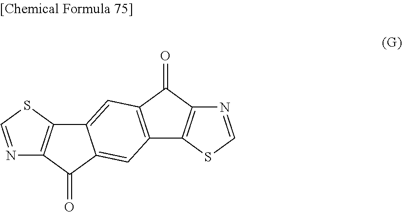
N1=CSC2=C1C(=O)C1=CC3=C(C(=O)C4=C3SC=N4)C=C21
